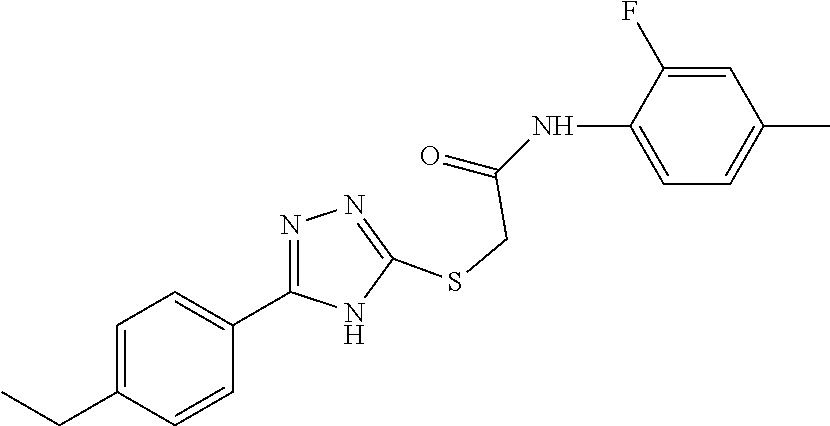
C1=C(NC(=O)CSC2=NN=C(C3=CC=C(CC)C=C3)N2)C(F)=CC(C)=C1
